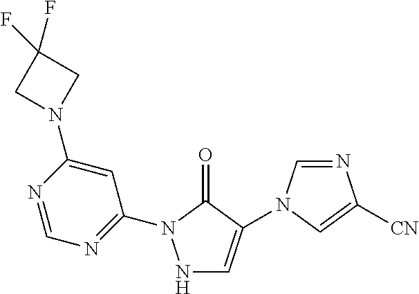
N1C=C(N2C=NC([CN])=C2)C(=O)N1C1=NC=NC(N2CC(F)(F)C2)=C1
